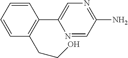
C1=CC=CC(CCO)=C1C1=CN=C(N)C=N1
